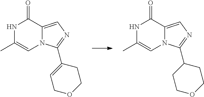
C1(C)=CN2C(=CN=C2C2=CCOCC2)C(=O)N1.C1(C)=CN2C(=CN=C2C2CCOCC2)C(=O)N1
